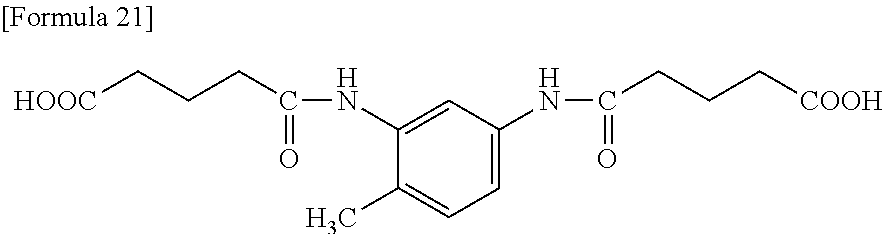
[HOOC]CCCC(=O)NC1=CC(NC(=O)CCC[COOH])=CC=C1C
